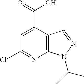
C1=C(C(=O)O)C2=C(N=C1Cl)N(C(C)C)N=C2
